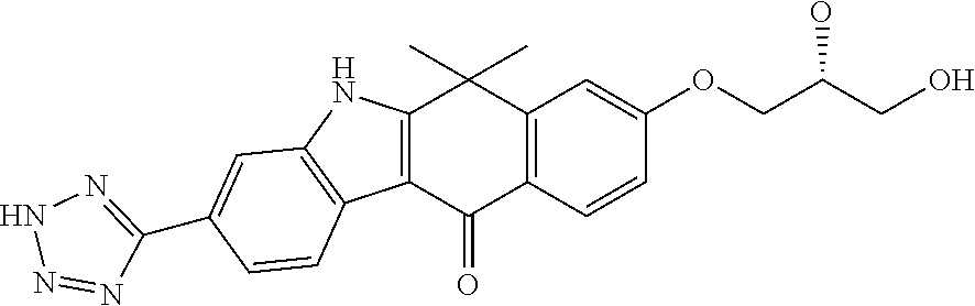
C12=C(C(=O)C3=C(C1(C)C)C=C(OCC(CO)O)C=C3)C1=C(N2)C=C(C2=NNN=N2)C=C1
